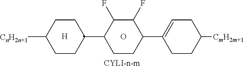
[CYLI-n-m].[H].O.C1=C(C2CCC(C3CCC([CnH2n+1])CC3)C(F)C2F)CCC([CmH2m+1])C1
